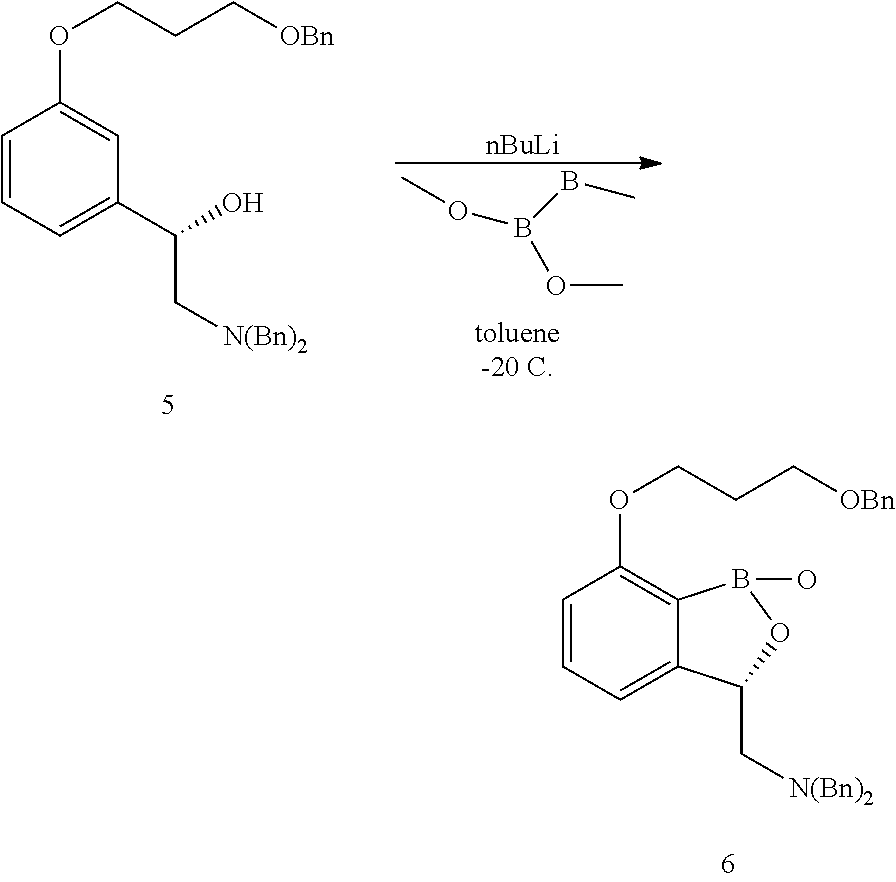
C1=CC=C(C(O)C[N(Bn)2])C=C1OCCC[OBn].[nBuLi].COB(BC)OC.C1=CC=C2C(=C1OCCC[OBn])B(O)OC2C[N(Bn)2]
